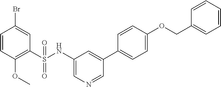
C1=CC(OC)=C(S(NC2=CN=CC(C3=CC=C(OCC4=CC=CC=C4)C=C3)=C2)(=O)=O)C=C1Br
